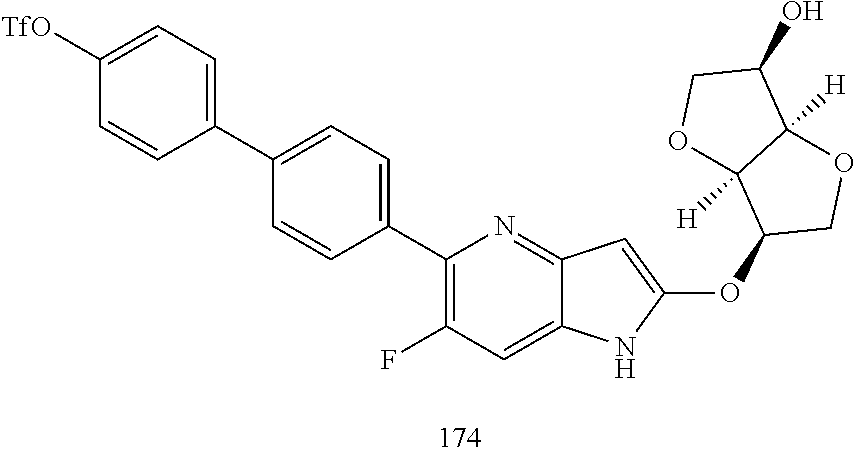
C1(C2=CC=C(C3=CC=C([TfO])C=C3)C=C2)=C(F)C=C2C(=N1)C=C(OC1COC3([H])C1([H])OCC3O)N2
